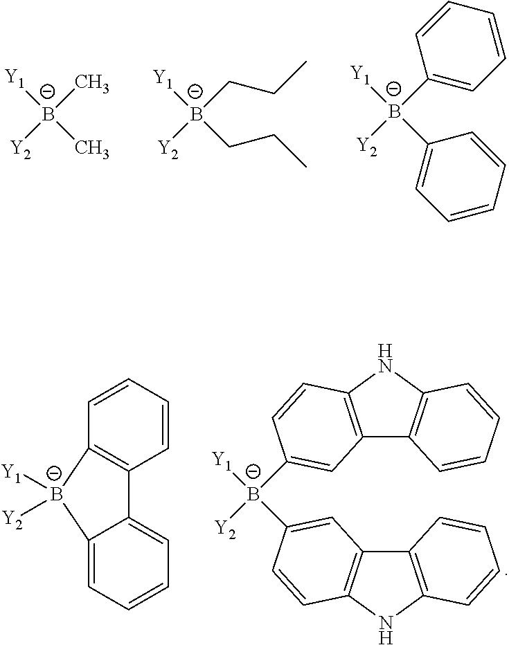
[B-](C1=CC2=C(NC3=C2C=CC=C3)C=C1)(C1=CC2=C(NC3=C2C=CC=C3)C=C1)([Y1])[Y2].C1=CC=CC2=C1[B-]([Y1])([Y2])C1=CC=CC=C12.[Y1][B-](C)([Y2])C.[Y1][B-](CCC)([Y2])CCC.[Y1][B-](C1=CC=CC=C1)([Y2])C1=CC=CC=C1
